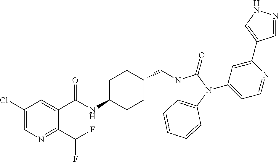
C1(Cl)=CN=C(C(F)F)C(C(NC2CCC(CN3C4=C(N(C5=CC=NC(C6=CNN=C6)=C5)C3=O)C=CC=C4)CC2)=O)=C1
